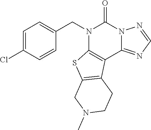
N1(CC2=CC=C(Cl)C=C2)C2=C(C3=NC=NN3C1=O)C1=C(S2)CN(C)CC1
